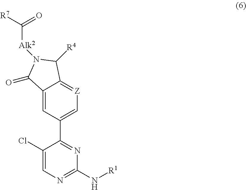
C1(Cl)=CN=C(N[R1])N=C1C1=C[Z]=C2C(=C1)C(=O)N([Alk2]C([R7])=O)C2[R4]
